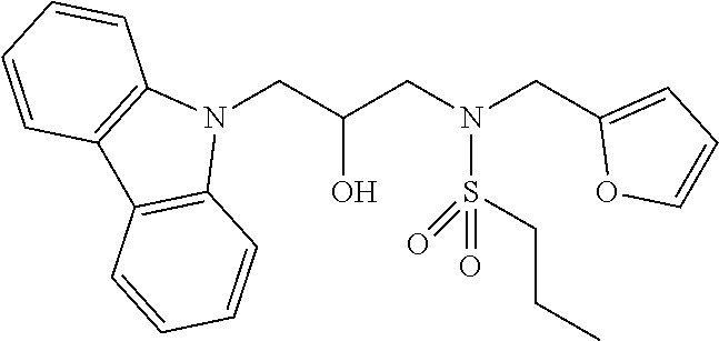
N1(CC(CN(CC2=CC=CO2)S(CCC)(=O)=O)O)C2=C(C3=C1C=CC=C3)C=CC=C2
